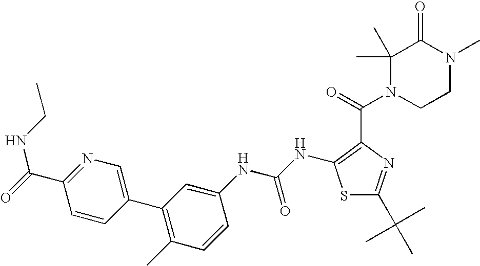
C1=CC(C2=C(C)C=CC(NC(NC3=C(C(=O)N4CCN(C)C(=O)C4(C)C)N=C(C(C)(C)C)S3)=O)=C2)=CN=C1C(NCC)=O
